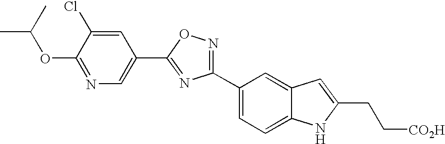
C1(OC(C)C)=NC=C(C2=NC(C3=CC=C4C(=C3)C=C(CC[CO2H])N4)=NO2)C=C1Cl
